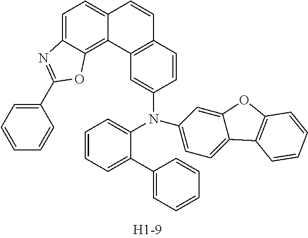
C12=C(C=CC(N(C3=CC=CC=C3C3=CC=CC=C3)C3=CC=C4C(=C3)OC3=C4C=CC=C3)=C1)C=CC1=CC=C3C(=C21)OC(C1=CC=CC=C1)=N3
